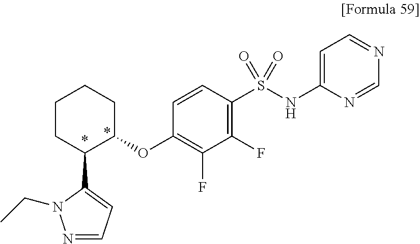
C1(OC2=C(F)C(F)=C(S(NC3=CC=NC=N3)(=O)=O)C=C2)CCCCC1C1=CC=NN1CC
